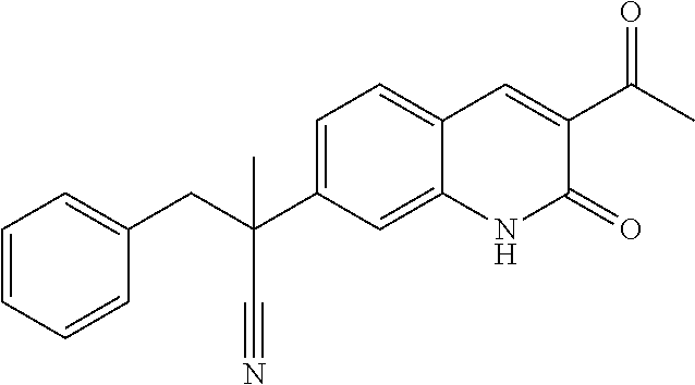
C1=CC=CC(CC(C2=CC=C3C(=C2)NC(=O)C(C(C)=O)=C3)(C)C#N)=C1
